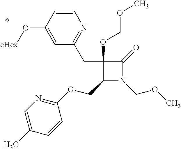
C1(COC2=NC=C(C)C=C2)N(COC)C(=O)C1(CC1=NC=CC(O[cHex])=C1)OCOC
